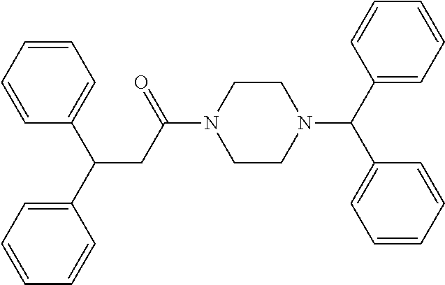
C1=CC=CC(C(C2=CC=CC=C2)CC(N2CCN(C(C3=CC=CC=C3)C3=CC=CC=C3)CC2)=O)=C1
